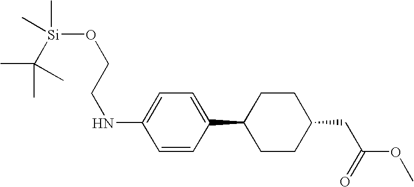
C1=CC(C2CCC(CC(OC)=O)CC2)=CC=C1NCCO[Si](C)(C)C(C)(C)C
